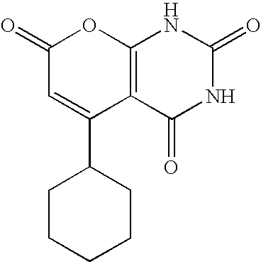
C1(=O)C=C(C2CCCCC2)C2=C(O1)NC(=O)NC2=O
